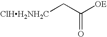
[ClHH2NH2C]CC([OE])=O
